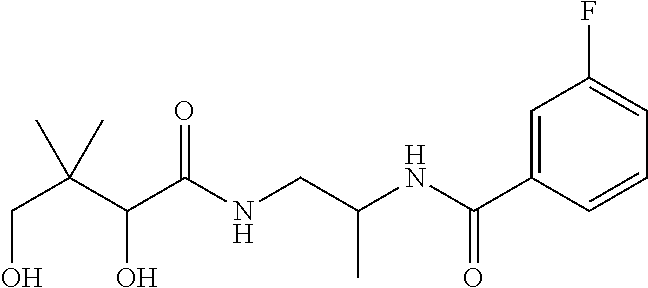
C(C(C(C(NCC(NC(C1=CC(F)=CC=C1)=O)C)=O)O)(C)C)O
